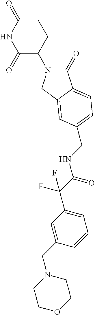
C1(=O)N(C2CCC(=O)NC2=O)CC2=CC(CNC(C(F)(F)C3=CC=CC(CN4CCOCC4)=C3)=O)=CC=C12
